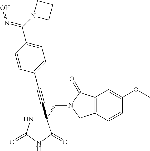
C(#CC1(CN2C(=O)C3=C(C2)C=CC(OC)=C3)NC(=O)NC1=O)C1=CC=C(C(=NO)N2CCC2)C=C1
